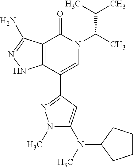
C12=C(C(C3=NN(C)C(N(C)C4CCCC4)=C3)=CN(C(C)C(C)C)C1=O)NN=C2N
